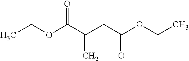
CCOC(C(CC(OCC)=O)=C)=O
